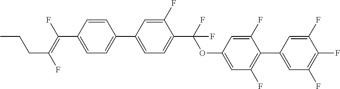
C1=CC(C(=C(F)CCC)F)=CC=C1C1=CC=C(C(OC2=CC(F)=C(C3=CC(F)=C(F)C(F)=C3)C(F)=C2)(F)F)C(F)=C1
